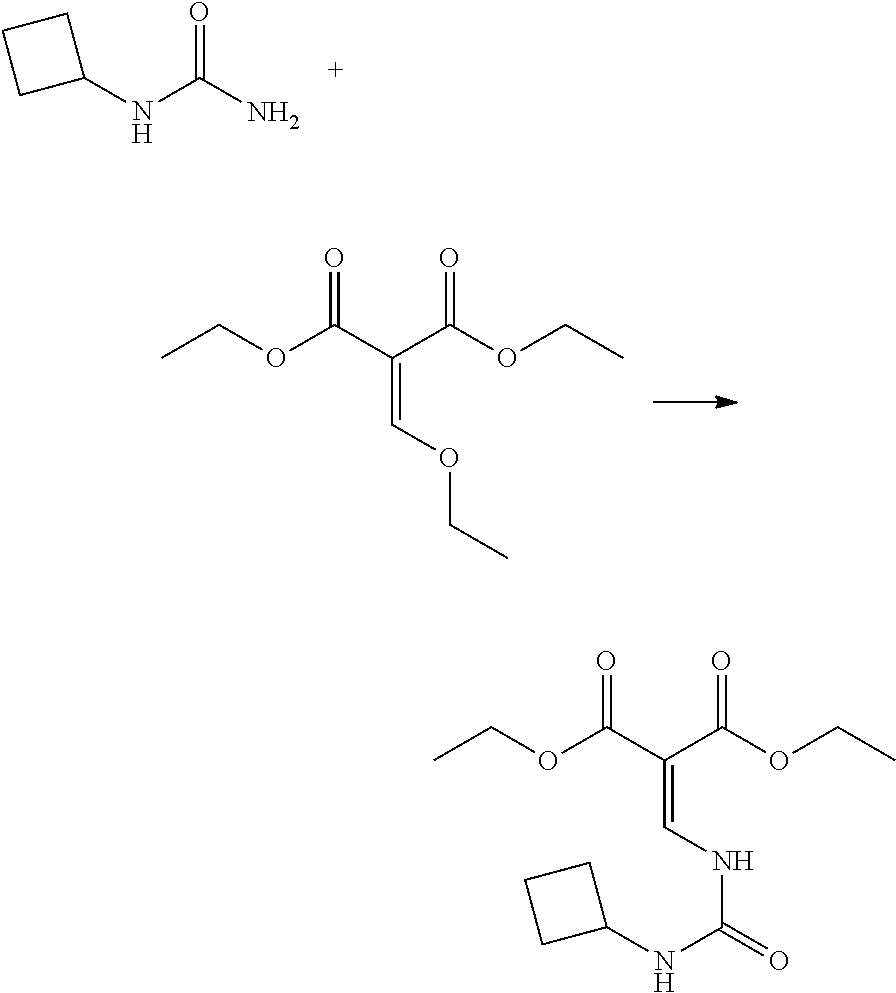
O(C(C(=CNC(=O)NC1CCC1)C(OCC)=O)=O)CC.N(C(N)=O)C1CCC1.O(C(C(=COCC)C(OCC)=O)=O)CC
